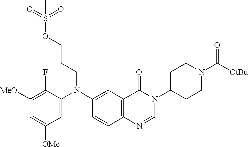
C1=C(N(C2=CC3=C(C=C2)N=CN(C2CCN(C([OtBu])=O)CC2)C3=O)CCCOS(=O)(=O)C)C(F)=C([MeO])C=C1[OMe]
